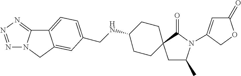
C1C(C)N(C2=CC(=O)OC2)C(=O)C12CCC(NCC1=CC=C3C4=NN=NN4CC3=C1)CC2
